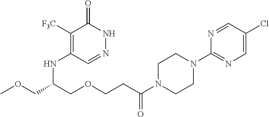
COCC(COCCC(N1CCN(C2=NC=C(Cl)C=N2)CC1)=O)NC1=C([F3C])C(=O)NN=C1
